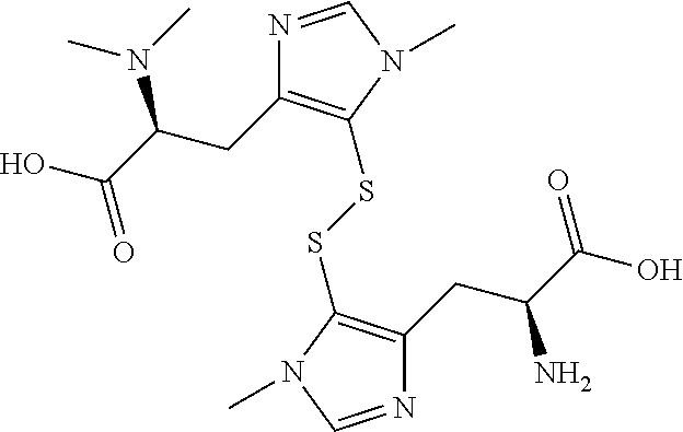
N1=CN(C)C(SSC2=C(CC(C(O)=O)N(C)C)N=CN2C)=C1CC(C(O)=O)N
